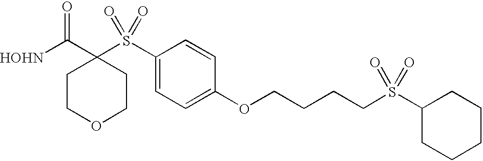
[HOHN]C(C1(S(C2=CC=C(OCCCCS(C3CCCCC3)(=O)=O)C=C2)(=O)=O)CCOCC1)=O
